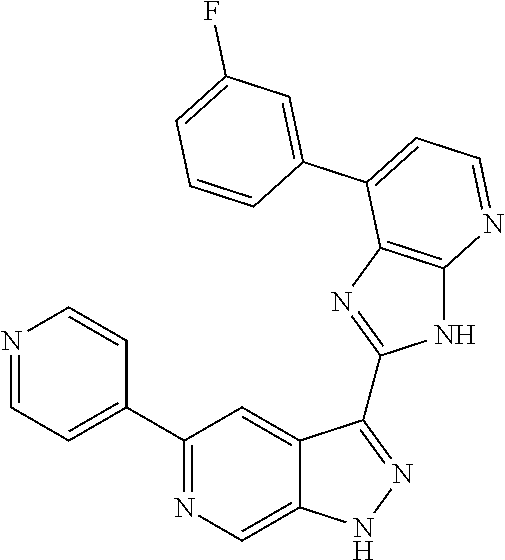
C1(C2=NC=C3C(=C2)C(C2=NC4=C(N2)N=CC=C4C2=CC(F)=CC=C2)=NN3)=CC=NC=C1
